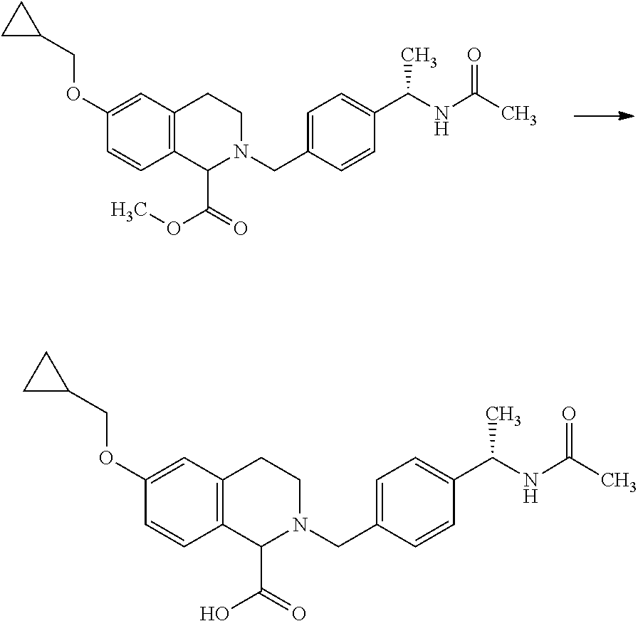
C1C(COC2=CC3=C(C=C2)C(C(OC)=O)N(CC2=CC=C(C(NC(C)=O)C)C=C2)CC3)C1.C1C(COC2=CC3=C(C=C2)C(C(O)=O)N(CC2=CC=C(C(NC(C)=O)C)C=C2)CC3)C1
